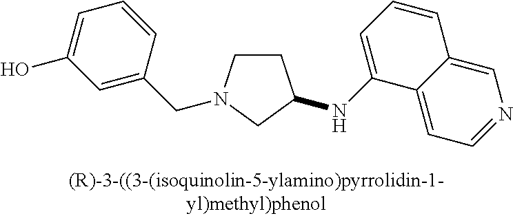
C1CN(CC2=CC(O)=CC=C2)CC1NC1=CC=CC2=CN=CC=C12
